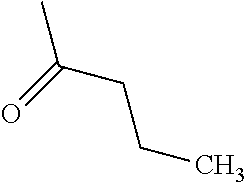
CC(=O)CCC
